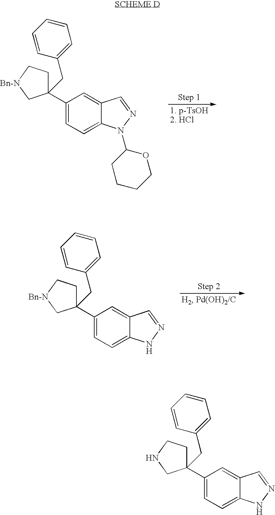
C1(C2(CC3=CC=CC=C3)CC[Bn-N]C2)=CC=C2C(=C1)C=NN2C1CCCCO1.C1(C2(CC3=CC=CC=C3)CC[Bn-N]C2)=CC=C2C(=C1)C=NN2.C1(C2(CC3=CC=CC=C3)CCNC2)=CC=C2C(=C1)C=NN2
